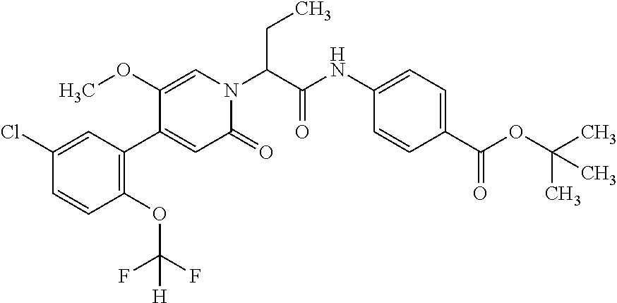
C1(Cl)=CC(C2=CC(=O)N(C(C(=O)NC3=CC=C(C(=O)OC(C)(C)C)C=C3)CC)C=C2OC)=C(OC(F)(F)[H])C=C1
